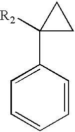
C1=C(C2([R2])CC2)C=CC=C1
